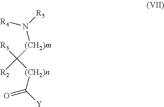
[Y]C([(CH2)n]C([R3])([R2])[(CH2)m]N([R4])[R5])=O
